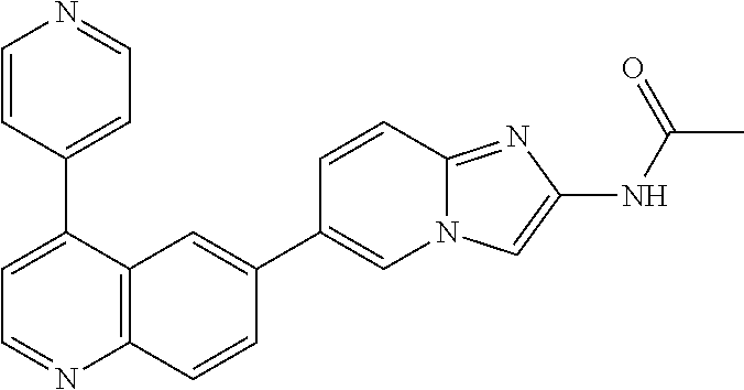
C1=CC(C2=CC=NC3=C2C=C(C2=CN4C(=NC(NC(C)=O)=C4)C=C2)C=C3)=CC=N1
